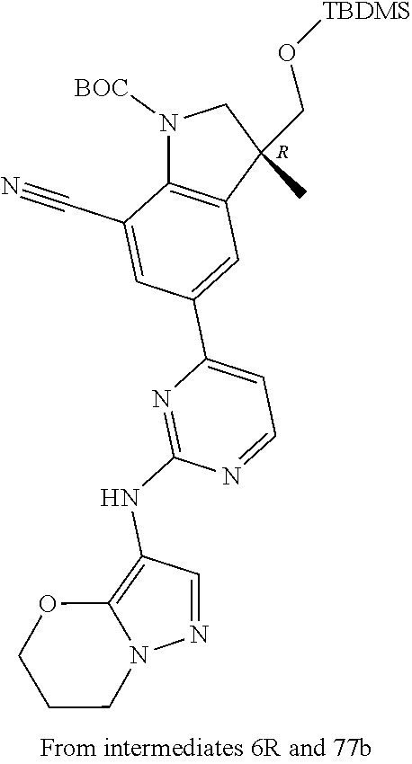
N1([BOC])C2=C(C(CO[TBDMS])(C)C1)C=C(C1=CC=NC(NC3=C4N(N=C3)CCCO4)=N1)C=C2C#N.[R]
